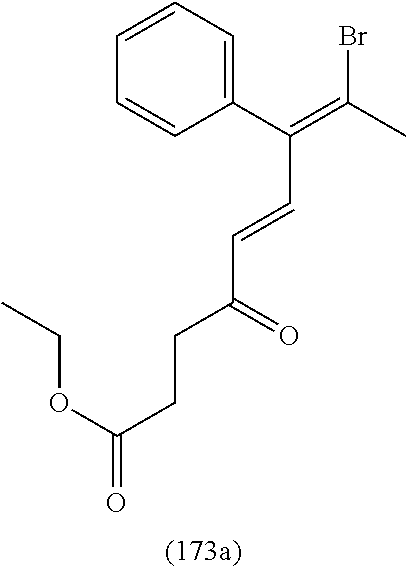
C1=CC=C(C(=C(C)Br)C=CC(=O)CCC(=O)OCC)C=C1
